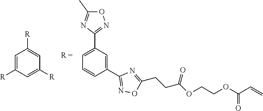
C1(C2=CC=CC(C3=NOC(CCC(OCCOC(C=C)=O)=O)=N3)=C2)=NOC(C)=N1.C1=C([R])C=C([R])C=C1[R]
